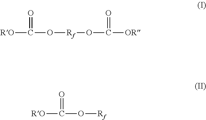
[RO]C(O[Rf]OC([OR])=O)=O.[RO]C(O[Rf])=O
